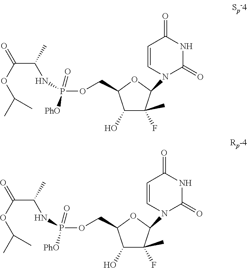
C1=CN(C2C(F)(C)C(O)C(COP(NC(C(OC(C)C)=O)C)([PhO])=O)O2)C(=O)NC1=O.C1=CN(C2C(F)(C)C(O)C(COP(NC(C(OC(C)C)=O)C)([PhO])=O)O2)C(=O)NC1=O
